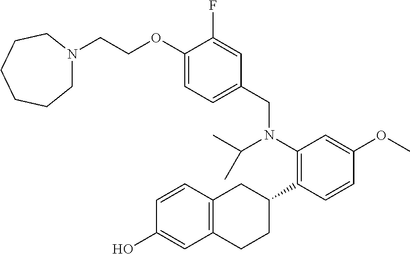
C1(O)=CC2=C(C=C1)CC(C1=C(N(C(C)C)CC3=CC=C(OCCN4CCCCCC4)C(F)=C3)C=C(OC)C=C1)CC2
